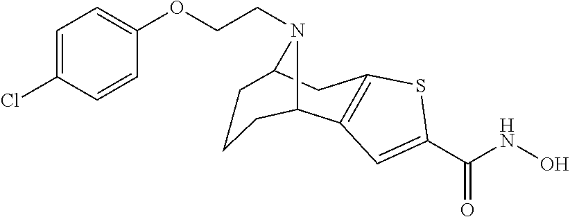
C(CN1C2CC3=C(C1CCC2)C=C(C(NO)=O)S3)OC1=CC=C(Cl)C=C1
